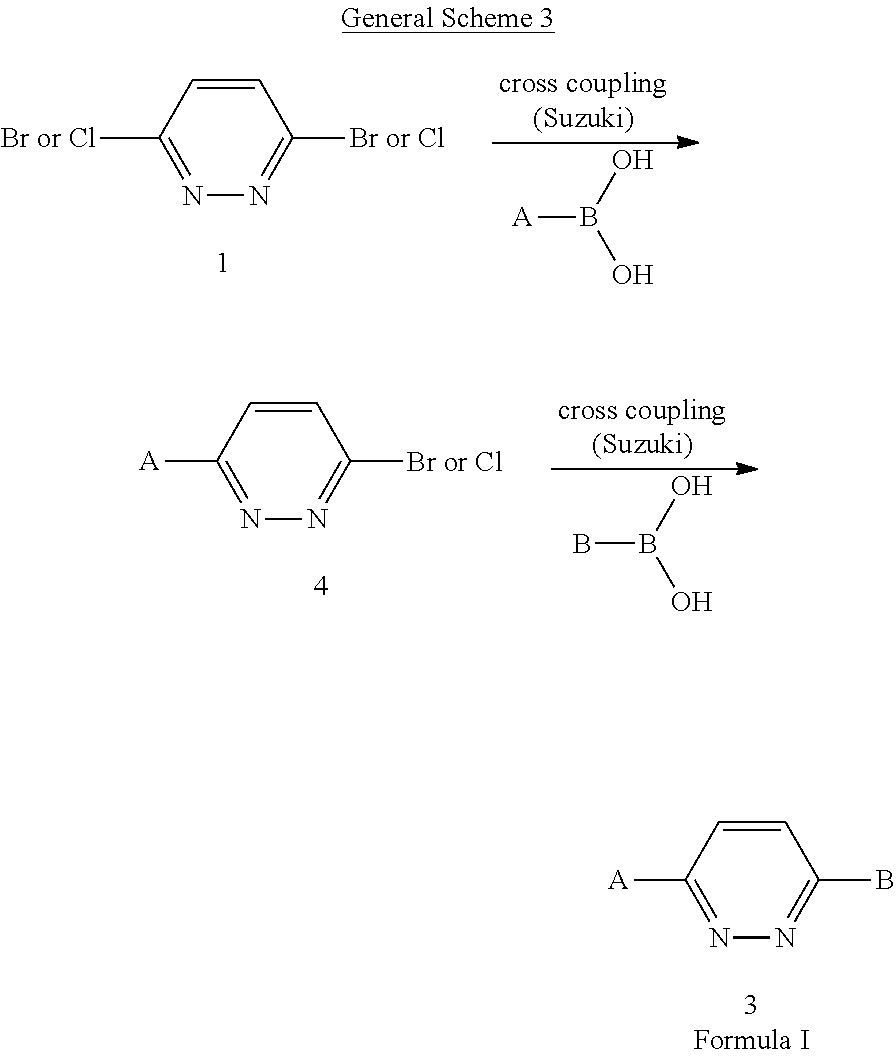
C1=CC([Br or Cl])=NN=C1[Br or Cl].[A]B(O)O.C1=CC([A])=NN=C1[Br or Cl].BB(O)O.C1=CC([A])=NN=C1B
